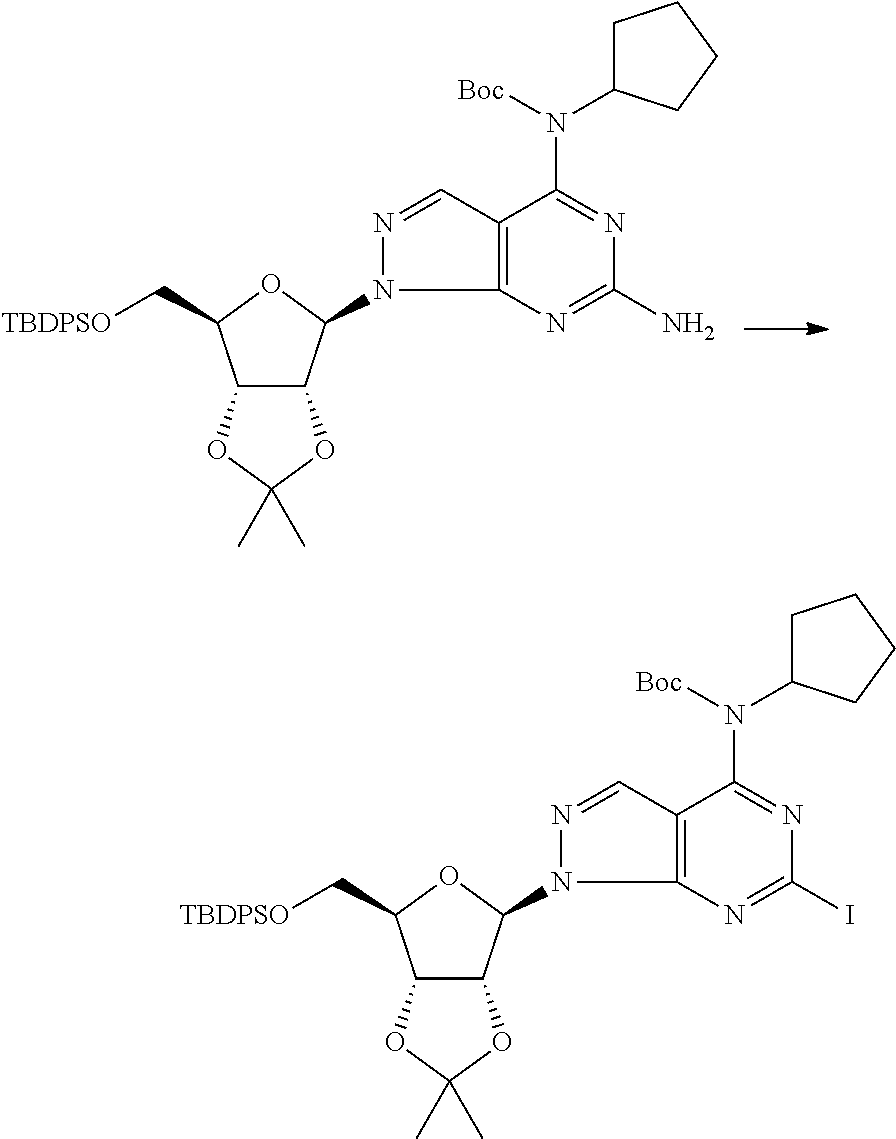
C12C(C(N3N=CC4=C3N=C(N)N=C4N(C3CCCC3)[Boc])OC1C[TBDPSO])OC(C)(C)O2.C12C(C(N3N=CC4=C3N=C(I)N=C4N(C3CCCC3)[Boc])OC1C[TBDPSO])OC(C)(C)O2
